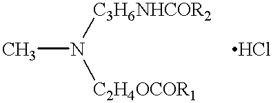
CN([C2H4OCOR1])[C3H6NHCOR2]
